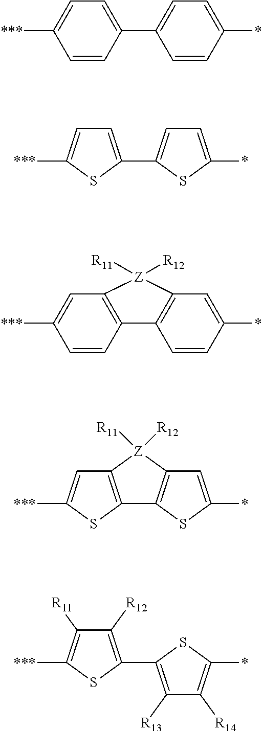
C1=C([***])C=CC(C2=CC=C(*)C=C2)=C1.C1=C([***])C=CC2=C1[Z]([R12])([R11])C1=C2C=CC(*)=C1.[***]C1=CC=C(C2=CC=C(*)S2)S1.[***]C1=CC2=C(S1)C1=C(C=C(*)S1)[Z]2([R12])[R11].[***]C1=C([R11])C([R12])=C(C2=C([R13])C([R14])=C(*)S2)S1
